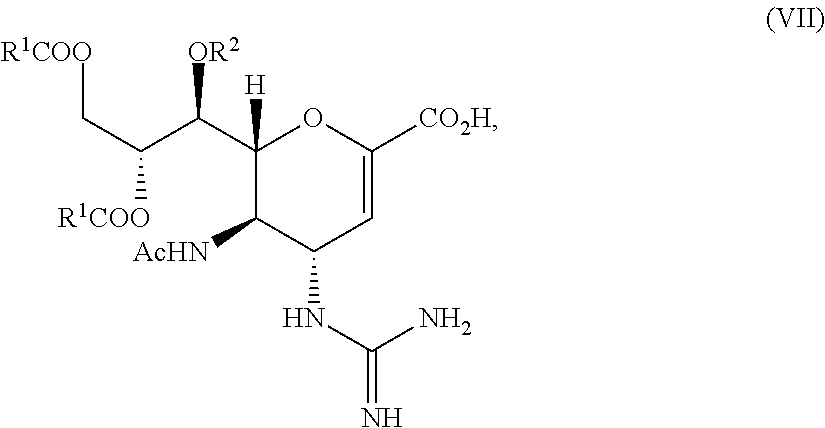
C([R1COO])(C(C1([H])C([AcHN])C(NC(N)=N)C=C([CO2H])O1)[OR2])C[R1COO]
